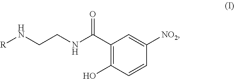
C1(C(NCCN[R])=O)=C(O)C=CC([NO2])=C1
